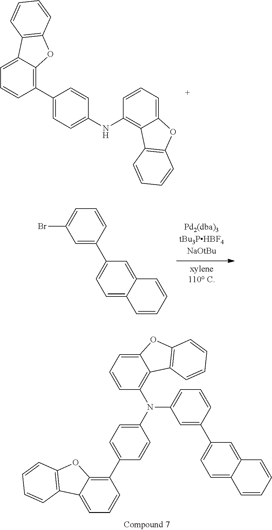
C1=C(C2=CC=C3C(=C2)C=CC=C3)C=CC=C1Br.C1=C2C(=C(C3=CC=C(NC4=C5C(=CC=C4)OC4=C5C=CC=C4)C=C3)C=C1)OC1=C2C=CC=C1.C1=C(C2=CC=C3C(=C2)C=CC=C3)C=CC=C1N(C1=CC=C(C2=C3C(=CC=C2)C2=C(O3)C=CC=C2)C=C1)C1=C2C(=CC=C1)OC1=C2C=CC=C1
